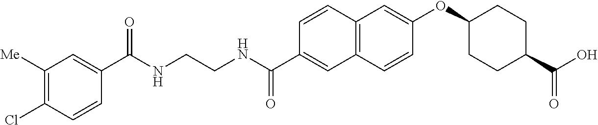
C12=C(C=C(OC3CCC(C(O)=O)CC3)C=C1)C=CC(C(NCCNC(C1=CC([Me])=C(Cl)C=C1)=O)=O)=C2
